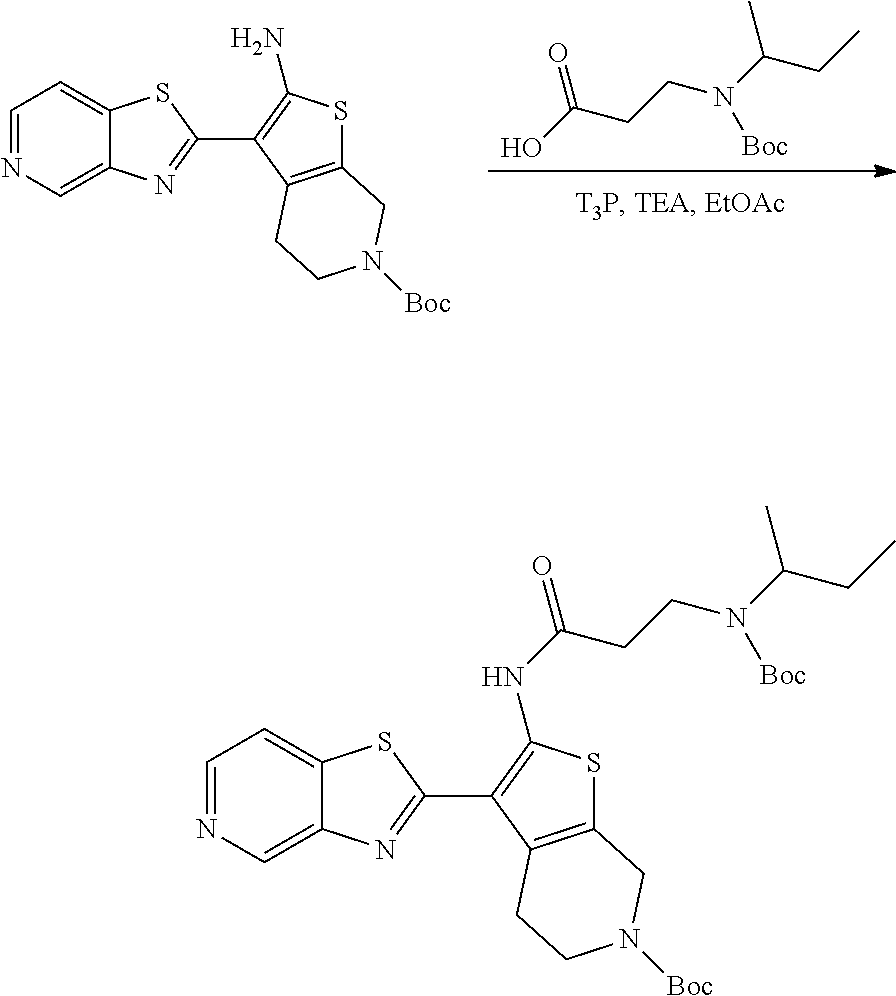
C1=NC=C2C(=C1)SC(C1=C(NC(=O)CCN(C(CC)C)[Boc])SC3=C1CCN([Boc])C3)=N2.OC(=O)CCN(C(CC)C)[Boc].C1=NC=C2C(=C1)SC(C1=C(N)SC3=C1CCN([Boc])C3)=N2
